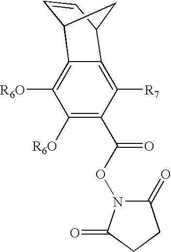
C1([R6O])=C(C(ON2C(=O)CCC2=O)=O)C([R7])=C2C(=C1[R6O])C1C=CC2C1
